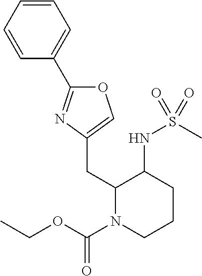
O1C(C2=CC=CC=C2)=NC(CC2N(C(OCC)=O)CCCC2NS(=O)(C)=O)=C1
